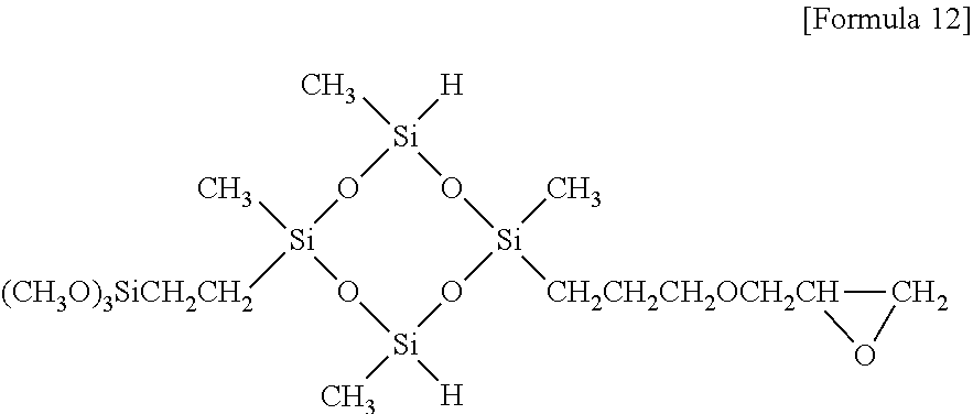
[Si]1([H])(C)O[Si]([(CH3O)3SiCH2CH2])(C)O[Si](C)([H])O[Si](C)([CH2CH2CH2OCH2CH]2OC2)O1
